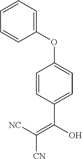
C1=CC=C(OC2=CC=C(C(=C([CN])[NC])O)C=C2)C=C1
